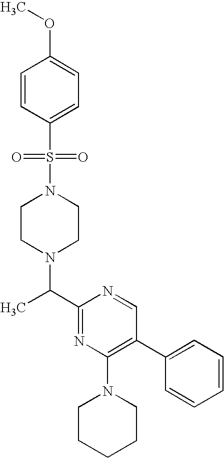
C1(C(C)N2CCN(S(=O)(=O)C3=CC=C(OC)C=C3)CC2)=NC(N2CCCCC2)=C(C2=CC=CC=C2)C=N1
